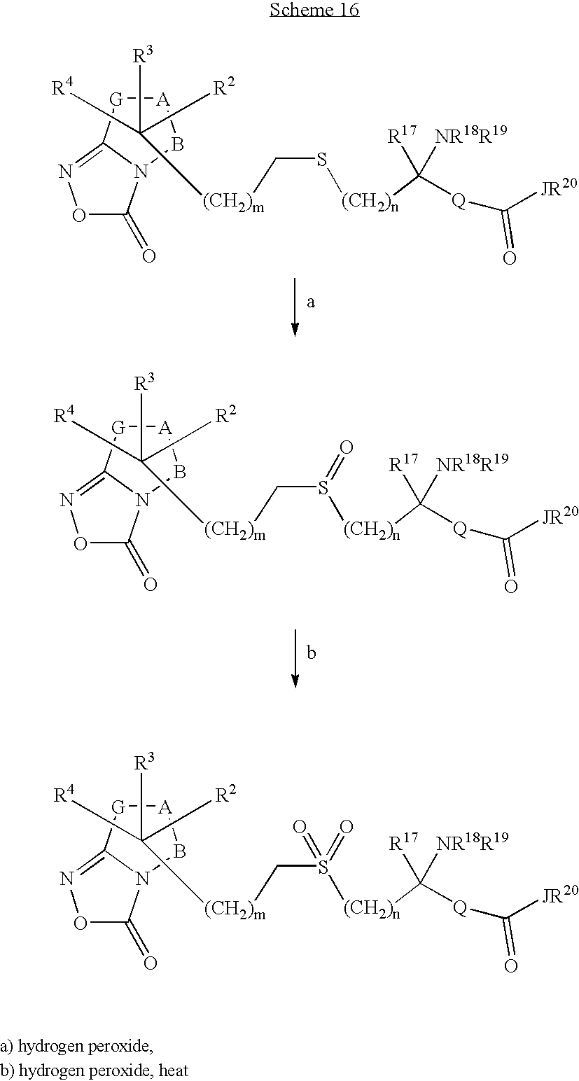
[A]1[G]C2=NOC(=O)N2B1.C([R3])([R4])(C[R2])[(CH2)m]CS([(CH2)n]C([Q]C([JR20])=O)([R17])[NR18R19])=O.[A]1[G]C2=NOC(=O)N2B1.C([R3])([R4])(C[R2])[(CH2)m]CS([(CH2)n]C([Q]C([JR20])=O)([R17])[NR18R19])(=O)=O.[A]1[G]C2=NOC(=O)N2B1.C([R3])([R4])(C[R2])[(CH2)m]CS[(CH2)n]C([Q]C([JR20])=O)([R17])[NR18R19]
